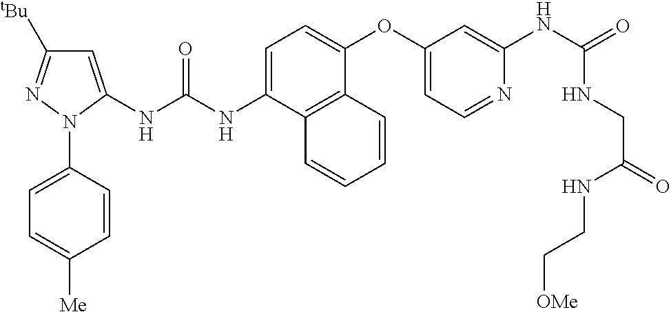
C1=C(NC(NC2=CC([tBu])=NN2C2=CC=C([Me])C=C2)=O)C2=C(C(OC3=CC=NC(NC(=O)NCC(NCC[OMe])=O)=C3)=C1)C=CC=C2
